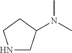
N(C)(C)C1CNCC1
